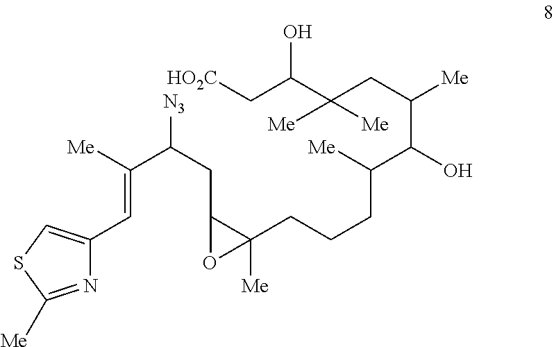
C([N3])(CC1C(CCCC(C(C(CC(C(C[HO2C])O)([Me])[Me])[Me])O)[Me])([Me])O1)C([Me])=CC1=CSC([Me])=N1
